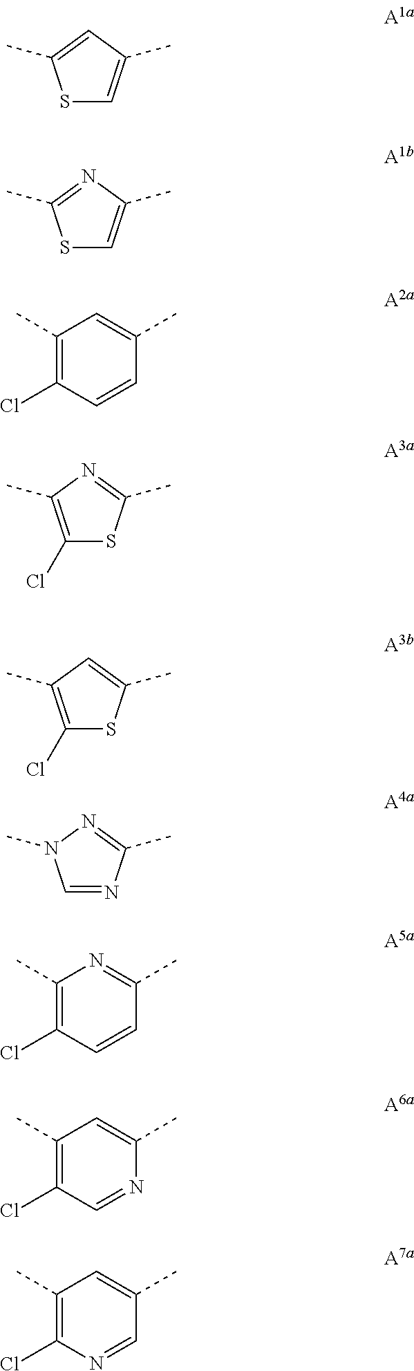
S1C=C(C)C=C1C.S1C=C(C)N=C1C.C1(C)=C(Cl)C=CC(C)=C1.C1(Cl)=C(C)N=C(C)S1.C1(Cl)=C(C)C=C(C)S1.C1=NC(C)=NN1C.C1(C)=C(Cl)C=CC(C)=N1.C1(C)=C(Cl)C=NC(C)=C1.C1(C)=C(Cl)N=CC(C)=C1
